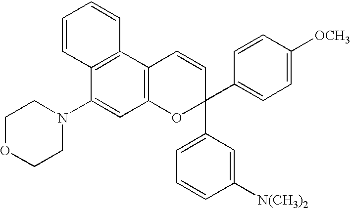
C1CN(C2=CC3=C(C4=C2C=CC=C4)C=CC(C2=CC=C([OCH3])C=C2)(C2=CC=CC([N(CH3)2])=C2)O3)CCO1
